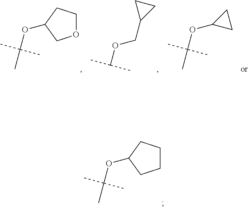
C1CCC(OC(C)(C)C)C1.O1CCC(OC(C)(C)C)C1.C(OC(C)C)C1CC1.C1(OC(C)(C)C)CC1
